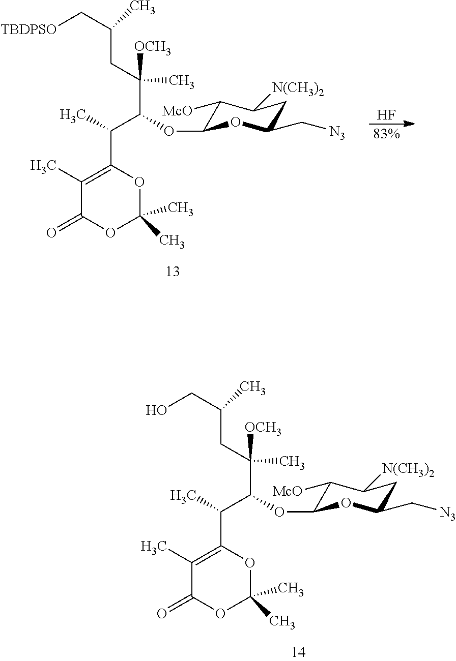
C1(C)=C(C(C(C(C)([OCH3])CC(C)C[TBDPSO])OC2C([McO])C([N(CH3)2])CC(C[N3])O2)C)OC(C)(C)OC1=O.F.[83%].C1(C)=C(C(C(C(C)([OCH3])CC(C)CO)OC2C([McO])C([N(CH3)2])CC(C[N3])O2)C)OC(C)(C)OC1=O
